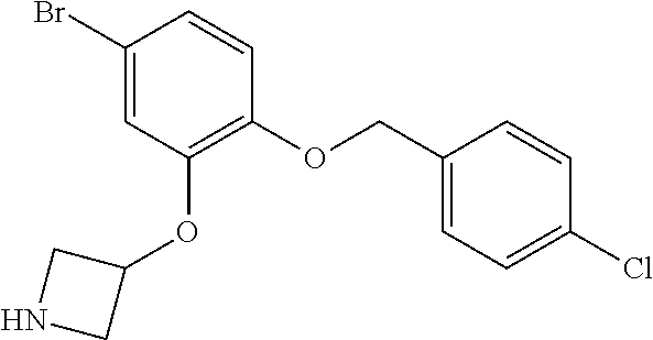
C1(Br)=CC(OC2CNC2)=C(OCC2=CC=C(Cl)C=C2)C=C1
